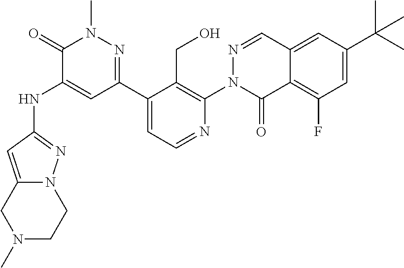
N(C1=CC(C2=CC=NC(N3C(=O)C4=C(F)C=C(C(C)(C)C)C=C4C=N3)=C2CO)=NN(C)C1=O)C1=NN2C(=C1)CN(C)CC2
